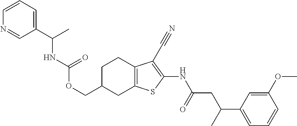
C(C1CC2=C(CC1)C(C#N)=C(NC(CC(C1=CC=CC(OC)=C1)C)=O)S2)OC(=O)NC(C1=CC=CN=C1)C
